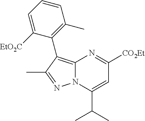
C12=C(C3=C(C)C=CC=C3[EtO2C])C(C)=NN1C(C(C)C)=CC([CO2Et])=N2
